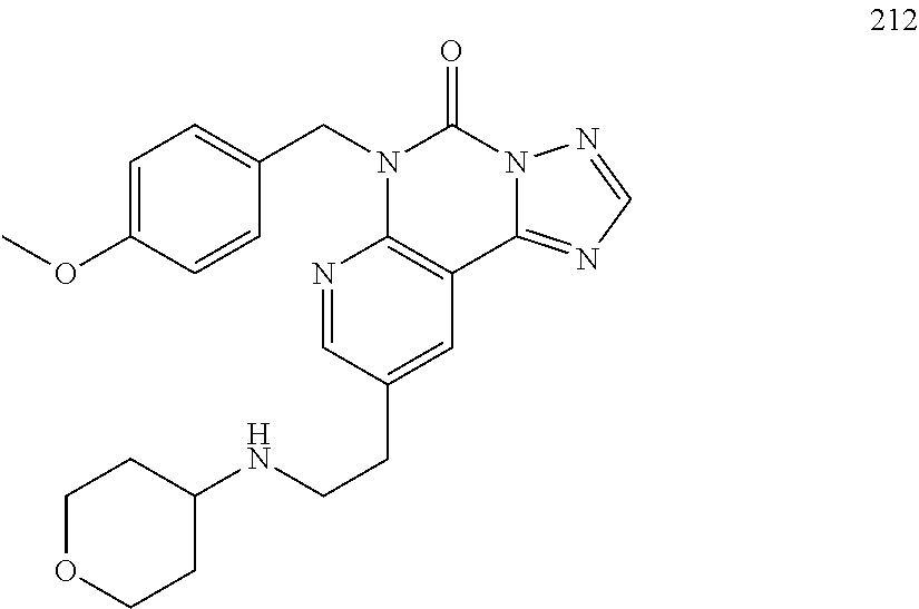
C1=C(OC)C=CC(CN2C3=C(C4=NC=NN4C2=O)C=C(CCNC2CCOCC2)C=N3)=C1
